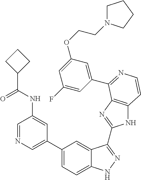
C1(C2=CN=CC(NC(C3CCC3)=O)=C2)=CC=C2C(=C1)C(C1=NC3=C(N1)C=CN=C3C1=CC(OCCN3CCCC3)=CC(F)=C1)=NN2
